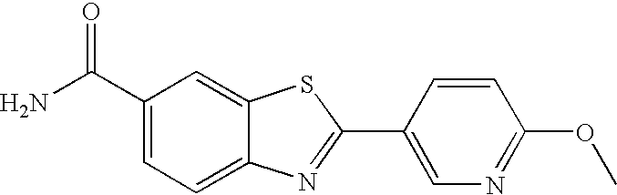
C1(C(N)=O)=CC=C2C(=C1)SC(C1=CN=C(OC)C=C1)=N2
